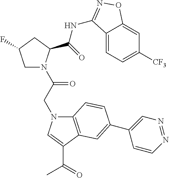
N1(CC(N2CC(F)CC2C(=O)NC2=NOC3=CC([CF3])=CC=C32)=O)C2=C(C(C(=O)C)=C1)C=C(C1=CN=NC=C1)C=C2
